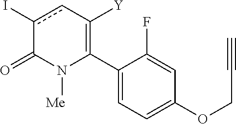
C1(C2=C([Y])cc(I)C(=O)N2[Me])=CC=C(OCC#C)C=C1F
